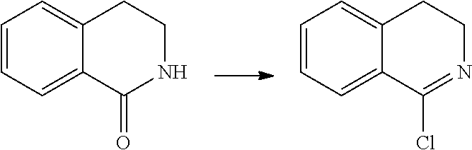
C1=CC=C2C(=C1)CCNC2=O.C1=CC=C2C(=C1)CCN=C2Cl
